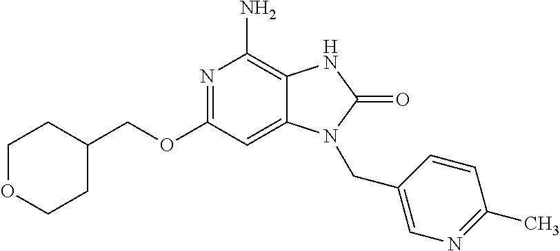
C(OC1=NC(N)=C2C(=C1)N(CC1=CN=C(C)C=C1)C(=O)N2)C1CCOCC1
